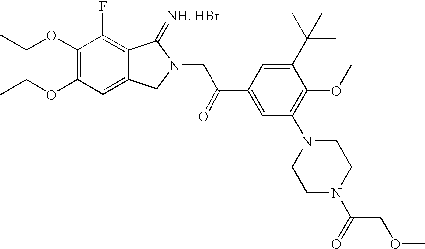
C1(OCC)=C(OCC)C=C2C(=C1F)C(=[NH. HBr])N(CC(C1=CC(N3CCN(C(=O)COC)CC3)=C(OC)C(C(C)(C)C)=C1)=O)C2
